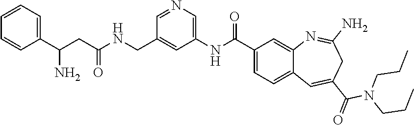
C1=CC=C(C(CC(NCC2=CC(NC(C3=CC=C4C(=C3)N=C(N)CC(C(=O)N(CCC)CCC)=C4)=O)=CN=C2)=O)N)C=C1
